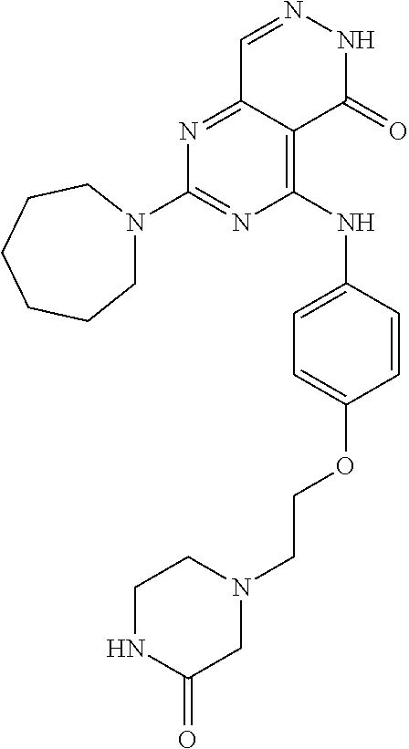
N1=C2C(=C(NC3=CC=C(OCCN4CCNC(=O)C4)C=C3)N=C1N1CCCCCC1)C(=O)NN=C2
